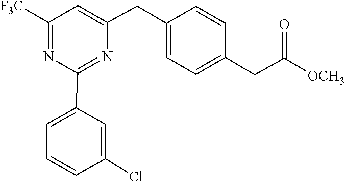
C1(CC2=CC([F3C])=NC(C3=CC=CC(Cl)=C3)=N2)=CC=C(CC(=O)[OCH3])C=C1
